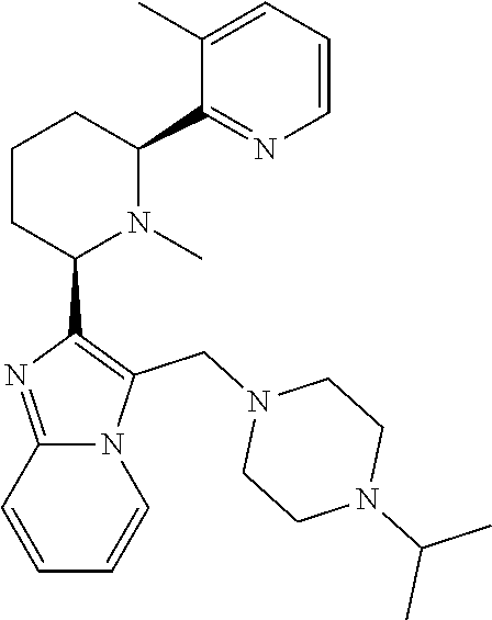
C1CC(C2=C(CN3CCN(C(C)C)CC3)N3C(=N2)C=CC=C3)N(C)C(C2=NC=CC=C2C)C1
